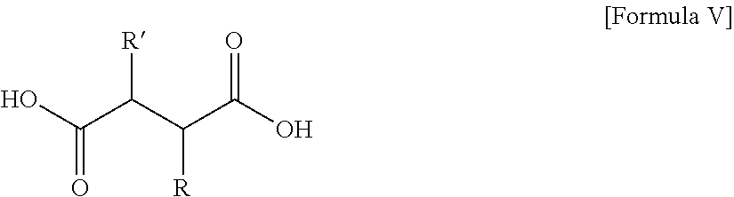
OC(C(C(C(O)=O)[R])[R])=O
